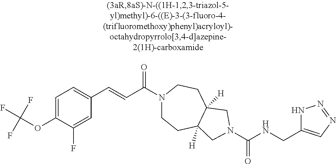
C1=C(F)C(OC(F)(F)F)=CC=C1C=CC(N1CCC2([H])C([H])(CC1)CN(C(=O)NCC1=CN=NN1)C2)=O
